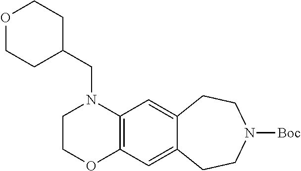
C12=C(C=C3C(=C1)CCN([Boc])CC3)OCCN2CC1CCOCC1
